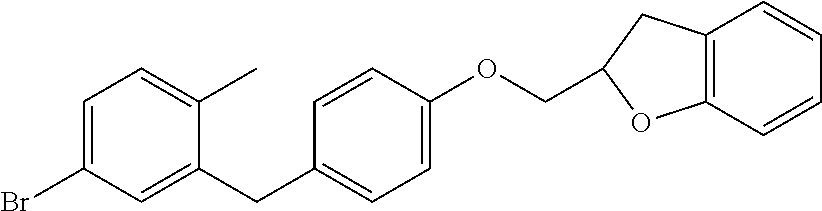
C1(Br)=CC=C(C)C(CC2=CC=C(OCC3CC4=C(C=CC=C4)O3)C=C2)=C1
